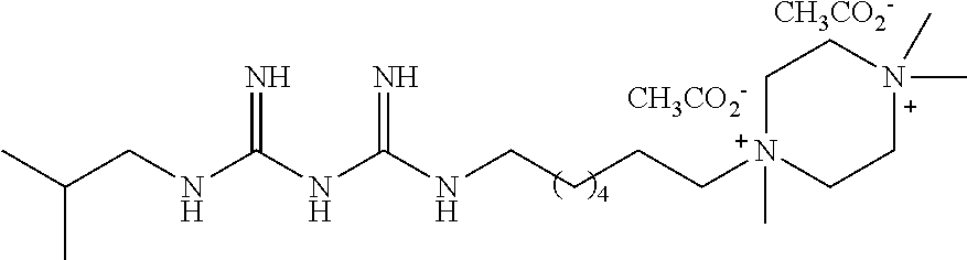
C(NC(NCCCC[N+]1(C)CC[N+](C)(C)CC1)=N)(=N)NCC(C)C.[CH3CO2-].[CH3CO2-]
